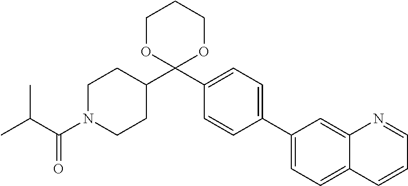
C1(C2CCN(C(C(C)C)=O)CC2)(C2=CC=C(C3=CC=C4C(=C3)N=CC=C4)C=C2)OCCCO1
